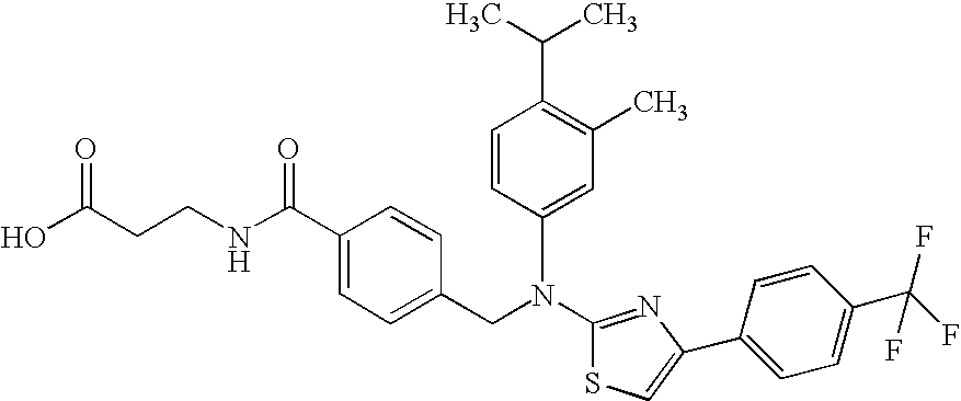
N(C1=NC(C2=CC=C(C(F)(F)F)C=C2)=CS1)(CC1=CC=C(C(NCCC(O)=O)=O)C=C1)C1=CC(C)=C(C(C)C)C=C1
